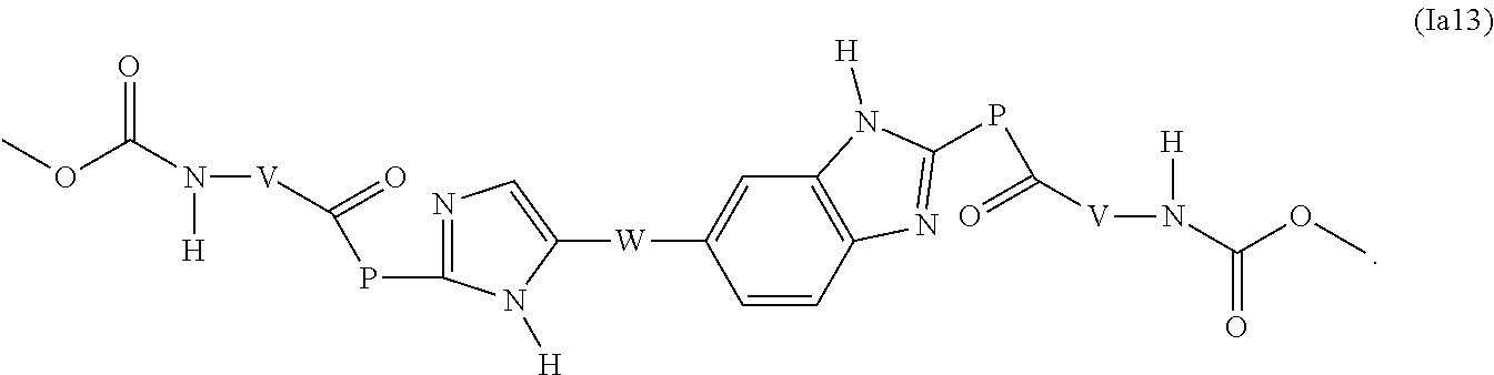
COC(N([V]C(=O)PC1=NC=C([W]C2=CC3=C(C=C2)N=C(PC(=O)[V]N([H])C(OC)=O)N3[H])N1[H])[H])=O
